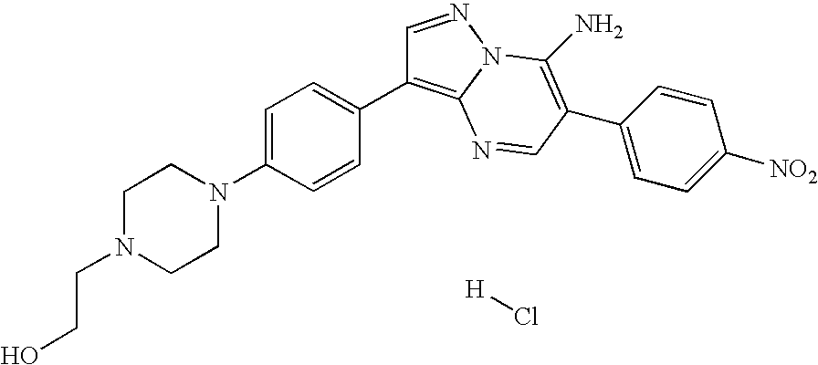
OCCN1CCN(C2=CC=C(C3=C4N(N=C3)C(N)=C(C3=CC=C([NO2])C=C3)C=N4)C=C2)CC1.[H]Cl
